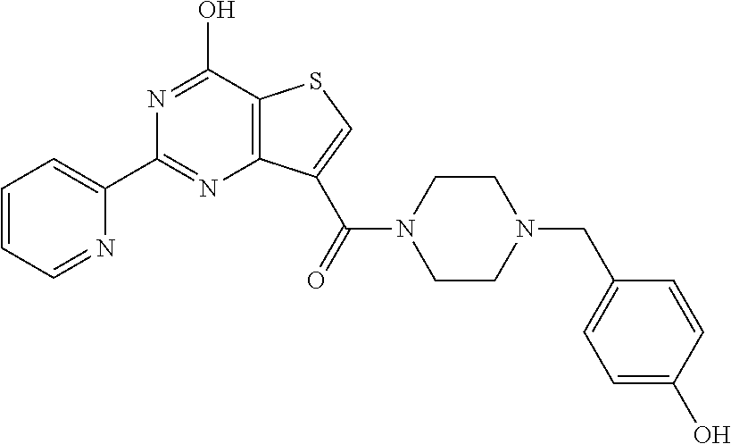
C1(C2=NC3=C(C(O)=N2)SC=C3C(N2CCN(CC3=CC=C(O)C=C3)CC2)=O)=CC=CC=N1
